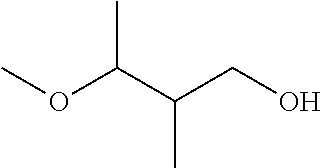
COC(C(CO)C)C
